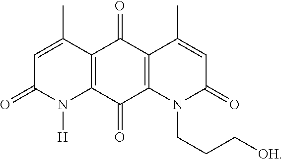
C12=C(C(=O)C3=C(C1=O)C(C)=CC(=O)N3CCC[OH])N([H])C(=O)C=C2C
